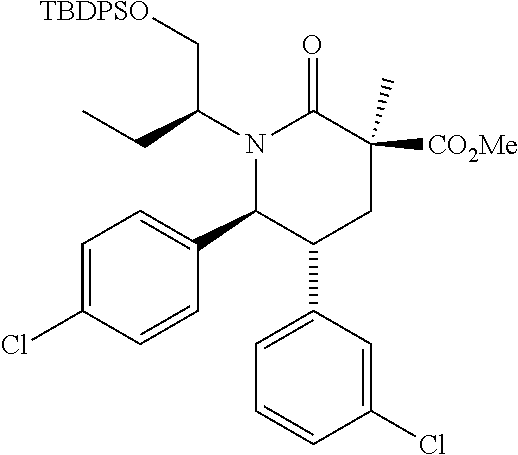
N1(C(C[TBDPSO])CC)C(C2=CC=C(Cl)C=C2)C(C2=CC=CC(Cl)=C2)CC([CO2Me])(C)C1=O
